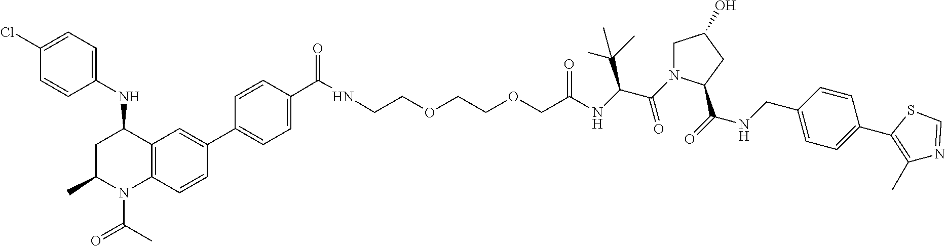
C(C(N1CC(O)CC1C(=O)NCC1=CC=C(C2=C(C)N=CS2)C=C1)=O)(C(C)(C)C)NC(COCCOCCNC(C1=CC=C(C2=CC3=C(N(C(C)=O)C(C)CC3NC3=CC=C(Cl)C=C3)C=C2)C=C1)=O)=O
